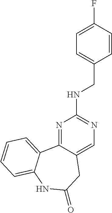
N1=C2C(=CN=C1NCC1=CC=C(F)C=C1)CC(=O)NC1=CC=CC=C21
